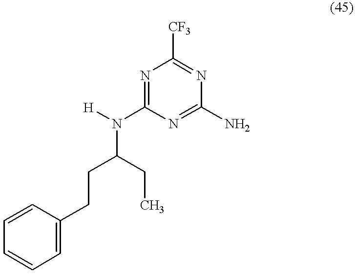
C1=CC=CC=C1CCC(N([H])C1=NC([CF3])=NC(N)=N1)CC
